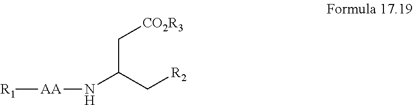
[R1][AA]NC(C[R2])C[CO2R3]
